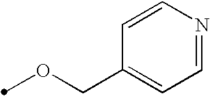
O(CC1=CC=NC=C1)C
